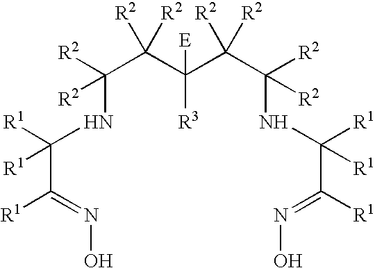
C(C(C(C(C(NC(C([R1])=NO)([R1])[R1])([R2])[R2])([R2])[R2])([E])[R3])([R2])[R2])(NC(C([R1])=NO)([R1])[R1])([R2])[R2]
